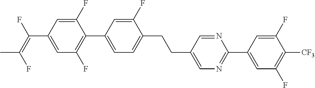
C(C1=CN=C(C2=CC(F)=C([CF3])C(F)=C2)N=C1)CC1=CC=C(C2=C(F)C=C(C(=C(F)C)F)C=C2F)C=C1F
